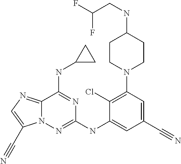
C1(Cl)=C(N2CCC(NCC(F)F)CC2)C=C(C#N)C=C1NC1=NN2C(=NC=C2C#N)C(NC2CC2)=N1
